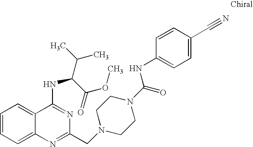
C1=CC=C2C(=C1)C(NC(C(C)C)C(=O)OC)=NC(CN1CCN(C(=O)NC3=CC=C(C#N)C=C3)CC1)=N2
